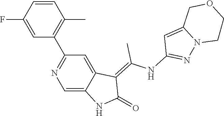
C1=CC(F)=CC(C2=NC=C3C(=C2)C(=C(NC2=NN4C(=C2)COCC4)C)C(=O)N3)=C1C
